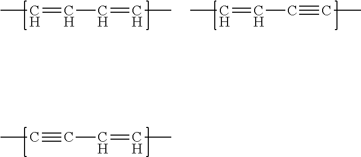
CC=CC=CC.CC=CC#CC.CC#CC=CC
